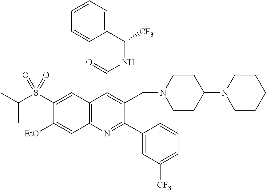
C1=CC=C(C([CF3])NC(C2=C(CN3CCC(N4CCCCC4)CC3)C(C3=CC([CF3])=CC=C3)=NC3=C2C=C(S(C(C)C)(=O)=O)C([OEt])=C3)=O)C=C1
